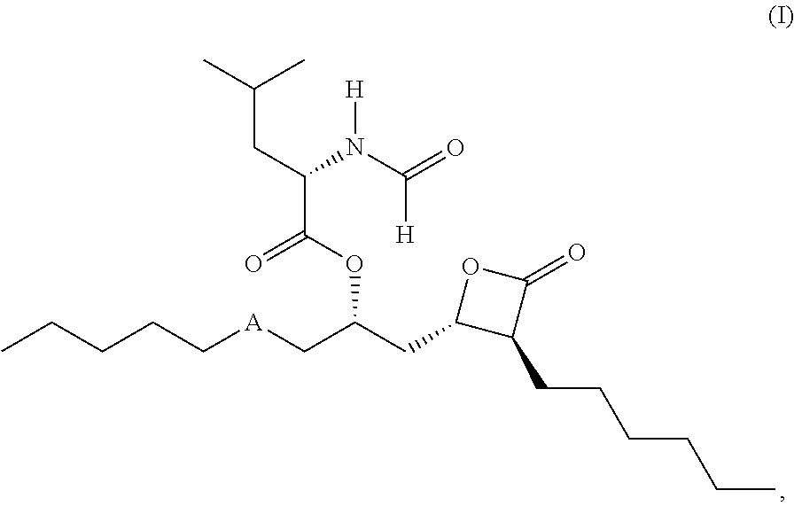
CC(C)CC(C(OC(CC1C(CCCCCC)C(=O)O1)C[A]CCCCC)=O)N(C(=O)[H])[H]
